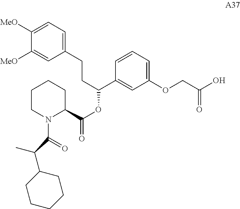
C1CN(C(=O)C(C)C2CCCCC2)C(C(OC(C2=CC(OCC(O)=O)=CC=C2)CCC2=CC=C([MeO])C([MeO])=C2)=O)CC1
